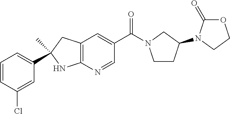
C(C1=CC2=C(N=C1)NC(C)(C1=CC=CC(Cl)=C1)C2)(=O)N1CCC(N2C(=O)OCC2)C1
